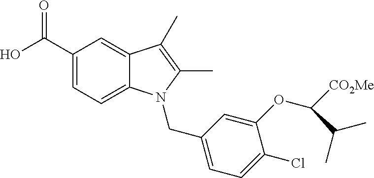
OC(C1=CC=C2C(=C1)C(C)=C(C)N2CC1=CC=C(Cl)C(OC([CO2Me])C(C)C)=C1)=O
